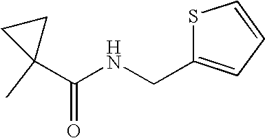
S1C(CNC(C2(C)CC2)=O)=CC=C1
